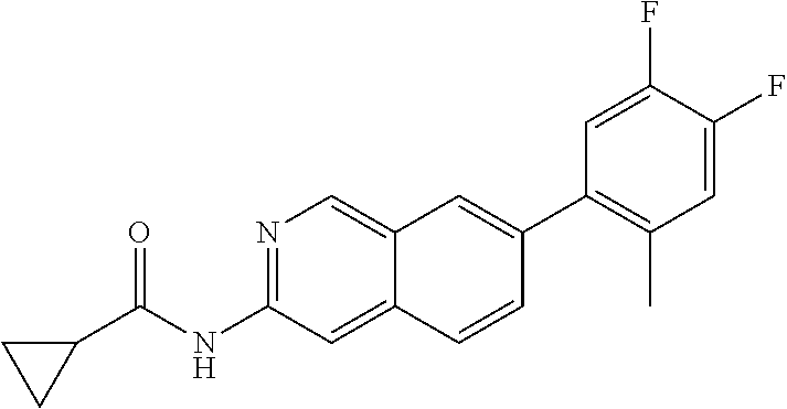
N1=C(NC(=O)C2CC2)C=C2C(=C1)C=C(C1=C(C)C=C(F)C(F)=C1)C=C2
